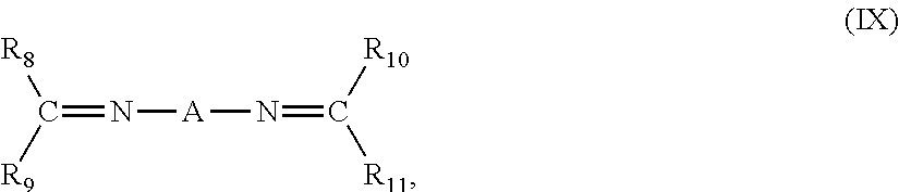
N(=C([R10])[R11])[A]N=C([R8])[R9]
